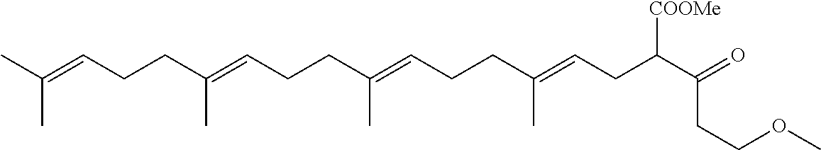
C(C=C(CCC=C(CCC=C(CCC=C(C)C)C)C)C)C(C(CCOC)=O)[COOMe]
